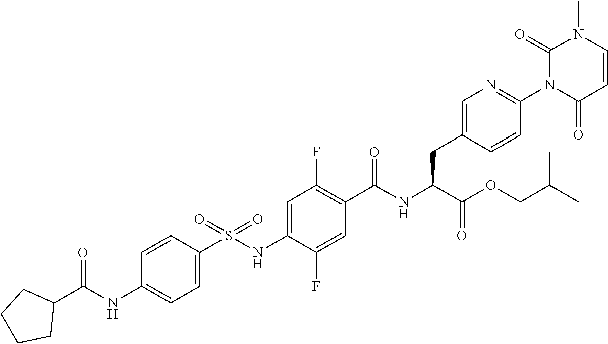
C1=C(S(NC2=CC(F)=C(C(NC(C(OCC(C)C)=O)CC3=CN=C(N4C(=O)C=CN(C)C4=O)C=C3)=O)C=C2F)(=O)=O)C=CC(NC(C2CCCC2)=O)=C1
